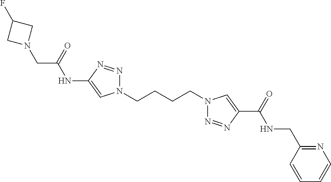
C1(NC(CN2CC(F)C2)=O)=CN(CCCCN2N=NC(C(=O)NCC3=NC=CC=C3)=C2)N=N1
